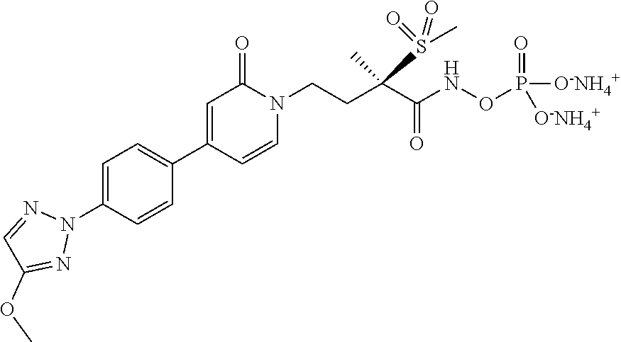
C1=C(N2N=CC(OC)=N2)C=CC(C2=CC(=O)N(CCC(C(NOP(=O)([O-NH4+])[O-NH4+])=O)(S(=O)(=O)C)C)C=C2)=C1
